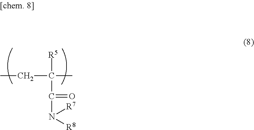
C(C([R5])(C(N([R7])[R8])=O)C)C
